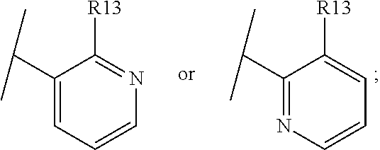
C1(C(C)C)=NC=CC=C1[R13].C1(C(C)C)=CC=CN=C1[R13]
